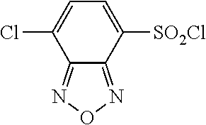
C1=C([SO2Cl])C2=NON=C2C(Cl)=C1
